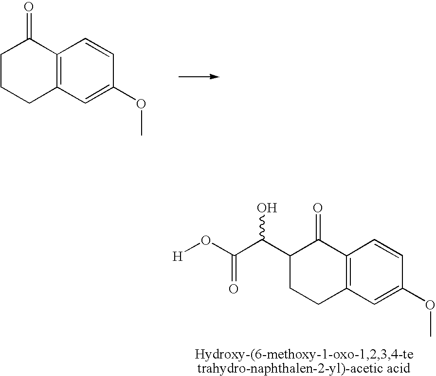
O=C1CCCC2=C1C=CC(OC)=C2.O=C1C(C(O)C(=O)O[H])CCC2=C1C=CC(OC)=C2
